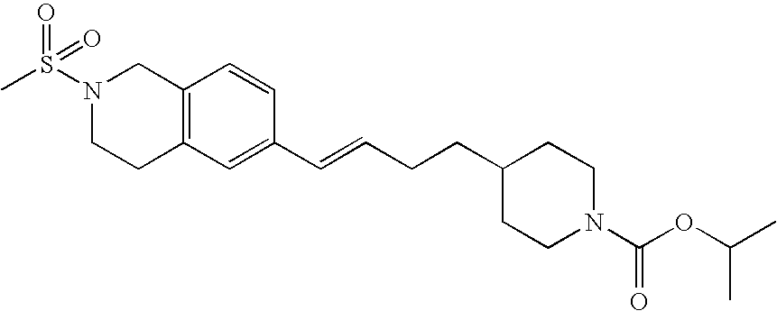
N1(S(C)(=O)=O)CCC2=C(C1)C=CC(C=CCCC1CCN(C(OC(C)C)=O)CC1)=C2
